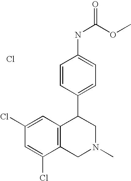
C1(Cl)=CC2=C(C(Cl)=C1)CN(C)CC2C1=CC=C(NC(=O)OC)C=C1.Cl
